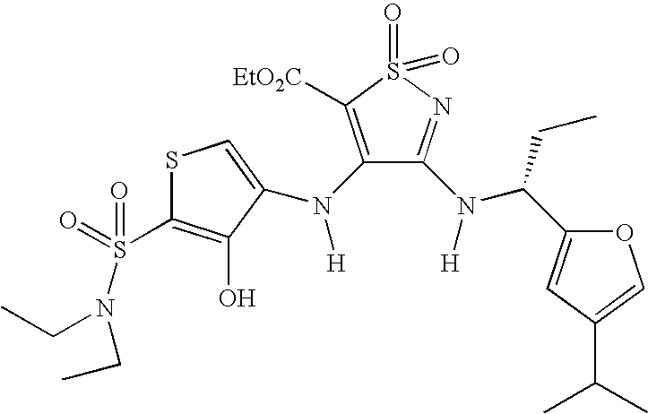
S1C(S(=O)(N(CC)CC)=O)=C(O)C(N(C2=C([EtO2C])S(=O)(=O)N=C2N([H])C(CC)C2=CC(C(C)C)=CO2)[H])=C1
